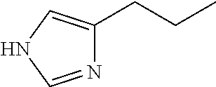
N1=CNC=C1CCC
